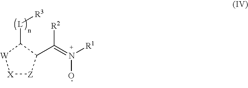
C(=N([R1])O)([R2])C1[Z][X][W]C1[L][R3]
